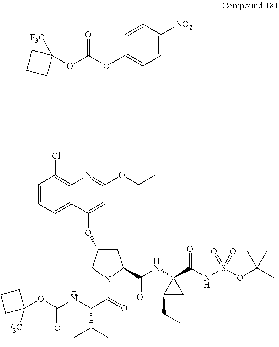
O(C(=O)OC1=CC=C([NO2])C=C1)C1([F3C])CCC1.C1=CC=C2C(=C1Cl)N=C(OCC)C=C2OC1CC(C(=O)NC2(C(NS(OC3(C)CC3)(=O)=O)=O)CC2CC)N(C(C(NC(OC2([F3C])CCC2)=O)C(C)(C)C)=O)C1
